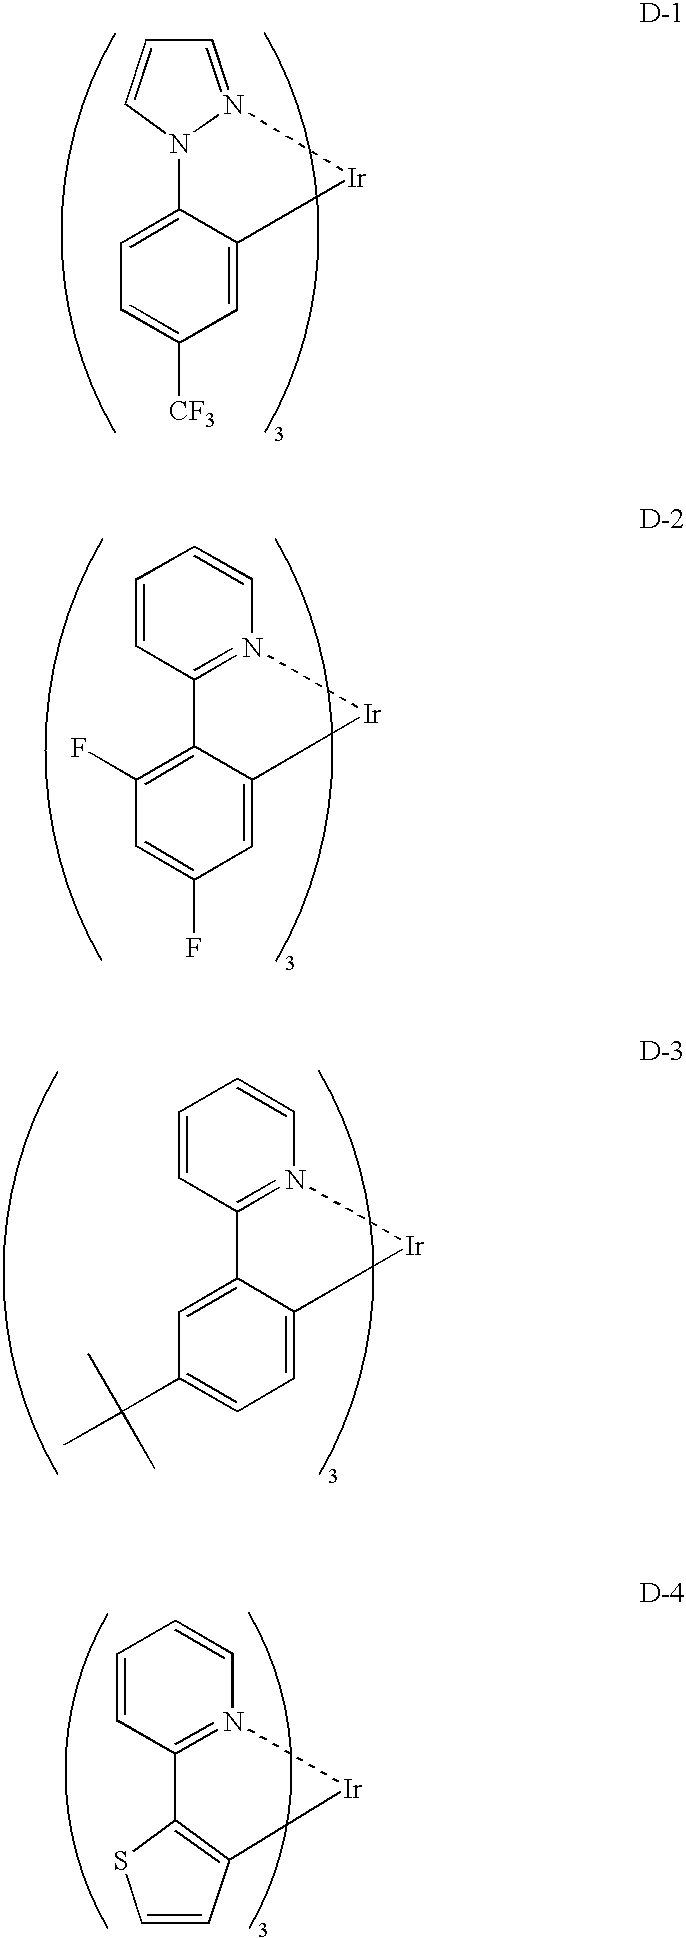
C1=C2C(=CC([CF3])=C1)[Ir]N1=CC=CN21.C1=CC2=N(C=C1)[Ir]C1=CC(F)=CC(F)=C21.C1=CC2=N(C=C1)[Ir]C1=CC=C(C(C)(C)C)C=C21.C1=CC2=N(C=C1)[Ir]C1=C2SC=C1
